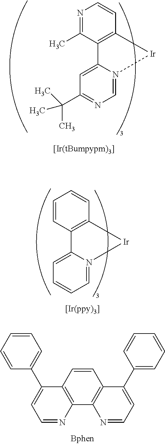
C1=CC2=C(C=C1)[Ir]N1=CC=CC=C21.C1=CC2=C(C3=C1C(C1=CC=CC=C1)=CC=N3)N=CC=C2C1=CC=CC=C1.N1=C(C)C2=C(C=C1)[Ir]N1=CN=C(C(C)(C)C)C=C21
